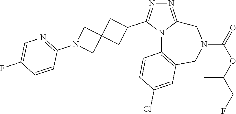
N1=C2N(C(C3CC4(C3)CN(C3=NC=C(F)C=C3)C4)=N1)C1=C(CN(C(=O)OC(CF)C)C2)C=C(Cl)C=C1
